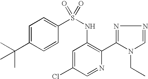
C1=C(C(C)(C)C)C=CC(S(NC2=C(C3=NN=CN3CC)N=CC(Cl)=C2)(=O)=O)=C1
